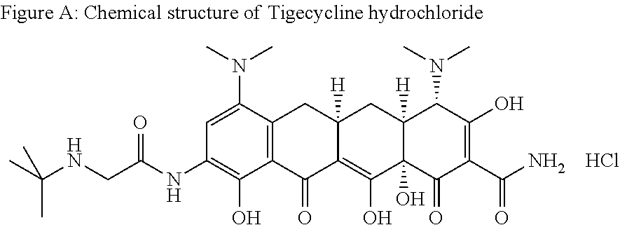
C12=C(C(N(C)C)=CC(NC(CNC(C)(C)C)=O)=C1O)CC1([H])C(=C(O)C3(O)C([H])(C1)C(N(C)C)C(O)=C(C(N)=O)C3=O)C2=O.Cl
